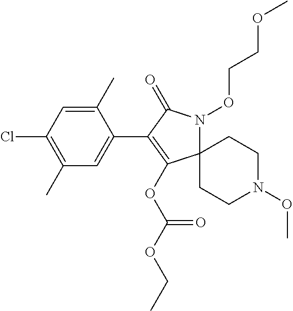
C12(N(OCCOC)C(=O)C(C3=CC(C)=C(Cl)C=C3C)=C1OC(=O)OCC)CCN(OC)CC2
